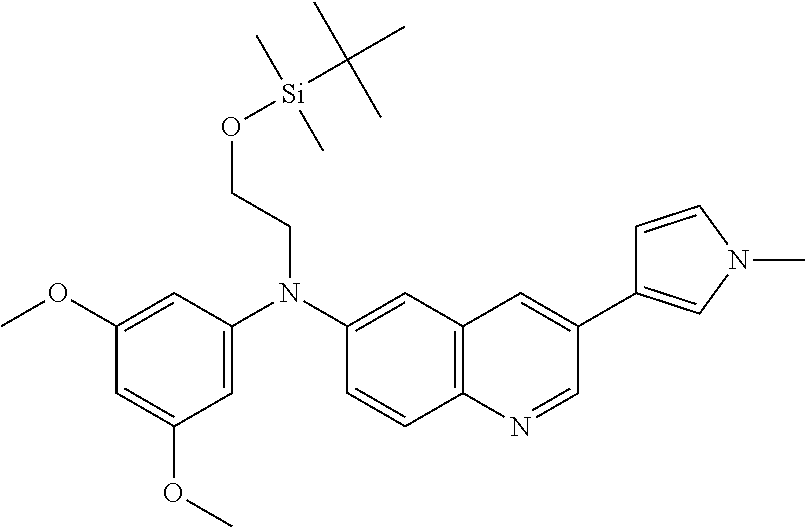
C1(OC)=CC(N(C2=CC3=C(C=C2)N=CC(C2=CN(C)C=C2)=C3)CCO[Si](C(C)(C)C)(C)C)=CC(OC)=C1
